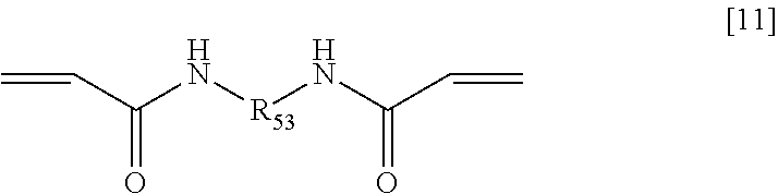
C=CC(N[R53]NC(C=C)=O)=O
